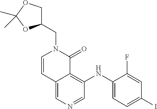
C12=CN=CC(NC3=CC=C(I)C=C3F)=C1C(=O)N(CC1COC(C)(C)O1)C=C2
